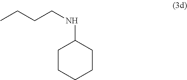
C1CCCCC1NCCCC
